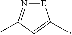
[E]1N=C(C)C=C1C
